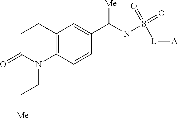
C1C(=O)N(CC[Me])C2=C(C1)C=C(C(NS(=O)(=O)[L][A])[Me])C=C2
